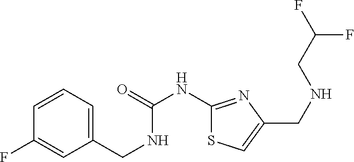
C1(CNC(=O)NC2=NC(CNCC(F)F)=CS2)=CC=CC(F)=C1
